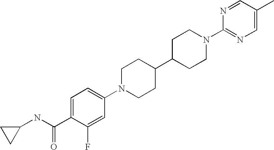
C1=C(C(NC2CC2)=O)C(F)=CC(N2CCC(C3CCN(C4=NC=C(C)C=N4)CC3)CC2)=C1
